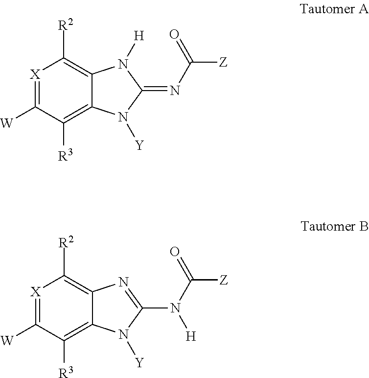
[X]1=C([W])C([R3])=C2C(=C1[R2])N([H])C(=NC([Z])=O)N2[Y].[X]1=C([W])C([R3])=C2C(=C1[R2])N=C(N(C([Z])=O)[H])N2[Y]
